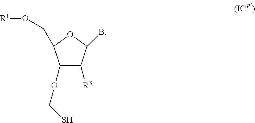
O(C1C([R3])C(B)OC1CO[R1])CS
